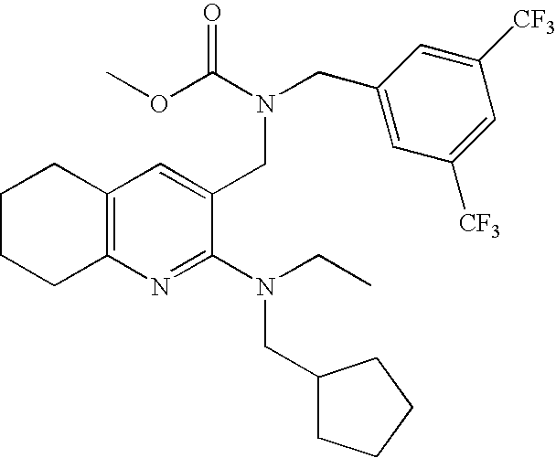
C1CCC2=C(C1)C=C(CN(C(OC)=O)CC1=CC([CF3])=CC([CF3])=C1)C(N(CC)CC1CCCC1)=N2
